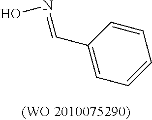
C1=CC(C=NO)=CC=C1
